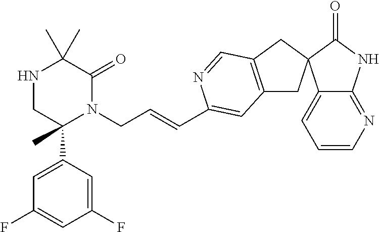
CC1(C)NCC(C2=CC(F)=CC(F)=C2)(C)N(CC=CC2=CC3=C(CC4(C5=CC=CN=C5NC4=O)C3)C=N2)C1=O
